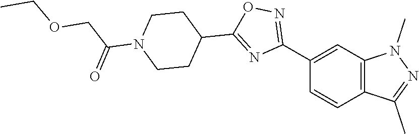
C1=CC2=C(C=C1C1=NOC(C3CCN(C(COCC)=O)CC3)=N1)N(C)N=C2C
